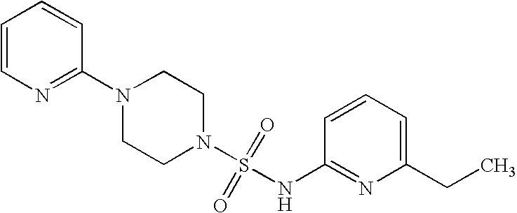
N1(C2=NC=CC=C2)CCN(S(=O)(=O)NC2=NC(CC)=CC=C2)CC1
